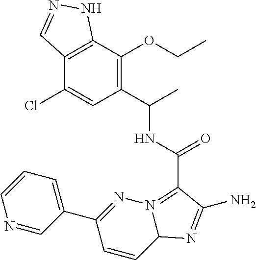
C1=CN=CC(C2=NN3=C(C(=O)NC(C)C4=C(OCC)C5=C(C(Cl)=C4)C=NN5)C(N)=NC3C=C2)=C1
